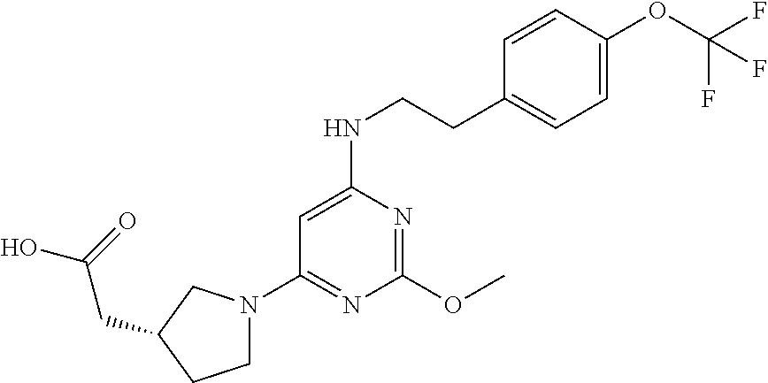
C1=CC(CCNC2=CC(N3CCC(CC(O)=O)C3)=NC(OC)=N2)=CC=C1OC(F)(F)F
